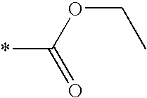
O(CC)C(*)=O
